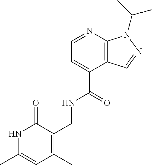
C(C1=CC=NC2=C1C=NN2C(C)C)(=O)NCC1=C(C)C=C(C)NC1=O
